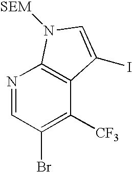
N1=CC(Br)=C([CF3])C2=C1N([SEM])C=C2I
